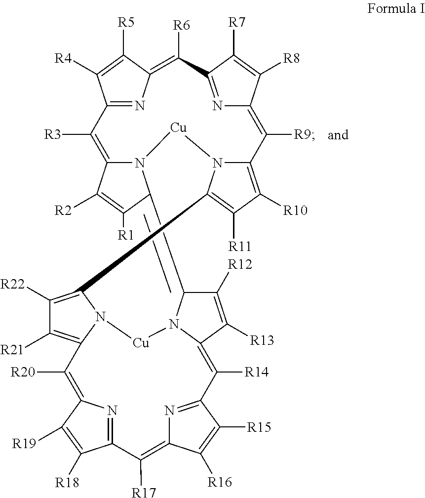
C1([R3])=C2N3C(=C4C([R12])=C([R13])C5=C([R14])C6=NC(=C([R17])C7=NC(=C([R20])C8=C([R21])C([R22])=C(C9=C([R11])C([R10])=C(C([R9])=C%10N=C(C([R6])=C%11N=C1C([R4])=C%11[R5])C([R7])=C%10[R8])N9[Cu]3)N8[Cu]N45)C([R19])=C7[R18])C([R16])=C6[R15])C([R1])=C2[R2]
